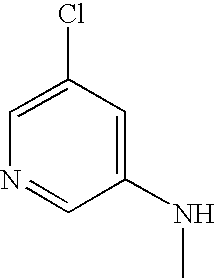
C1=C(Cl)C=C(NC)C=N1
